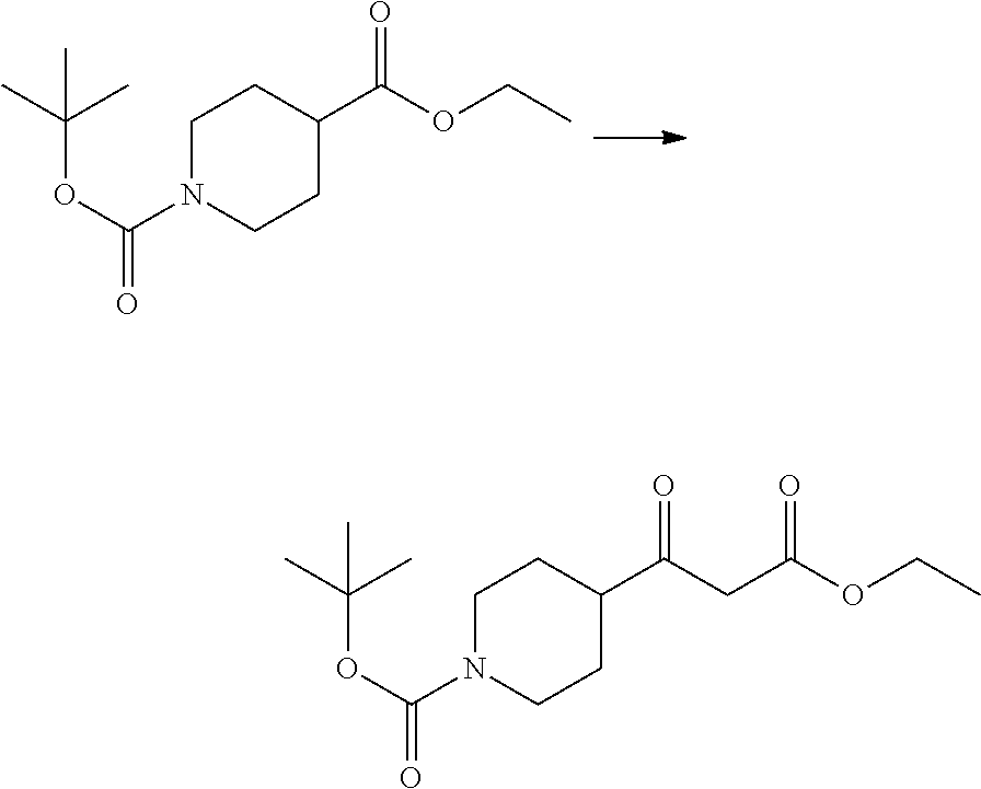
C1N(C(OC(C)(C)C)=O)CCC(C(OCC)=O)C1.C1N(C(OC(C)(C)C)=O)CCC(C(CC(OCC)=O)=O)C1
